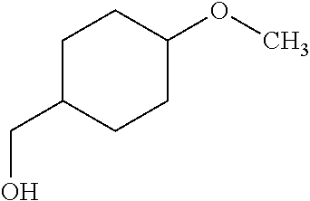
C1C(CO)CCC(OC)C1
